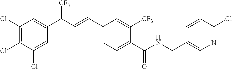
C1(Cl)=CC(C(C=CC2=CC=C(C(NCC3=CN=C(Cl)C=C3)=O)C([CF3])=C2)[CF3])=CC(Cl)=C1Cl
